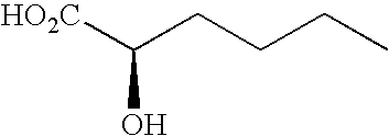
[HO2C]C(CCCC)O
